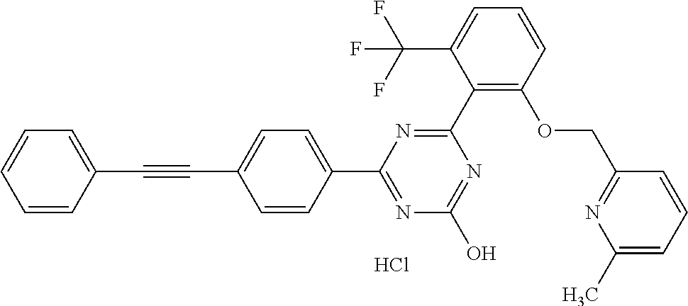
N1=C(O)N=C(C2=CC=C(C#CC3=CC=CC=C3)C=C2)N=C1C1=C(OCC2=NC(C)=CC=C2)C=CC=C1C(F)(F)F.Cl
